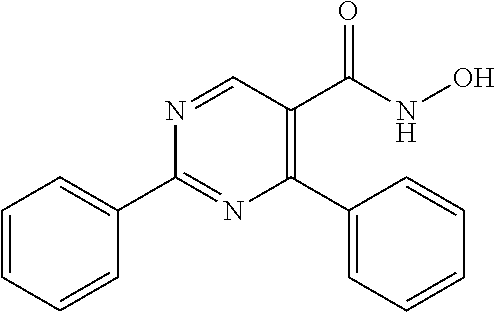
N1=CC(C(NO)=O)=C(C2=CC=CC=C2)N=C1C1=CC=CC=C1
